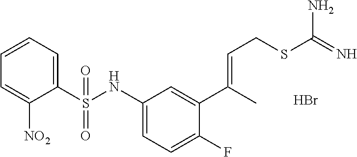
C1=CC=C(S(=O)(NC2=CC=C(F)C(C(=CCSC(N)=N)C)=C2)=O)C([NO2])=C1.Br
